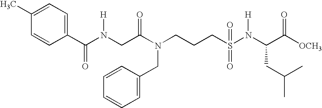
C1(C(N(CC(N(CCCS(N(C(C([OCH3])=O)CC(C)C)[H])(=O)=O)CC2=CC=CC=C2)=O)[H])=O)=CC=C(C)C=C1
